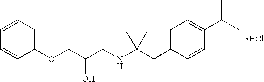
O(CC(CNC(CC1=CC=C(C(C)C)C=C1)(C)C)O)C1=CC=CC=C1.Cl
